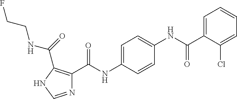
C1=C(NC(C2=C(C(=O)NCCF)NC=N2)=O)C=CC(NC(C2=CC=CC=C2Cl)=O)=C1
